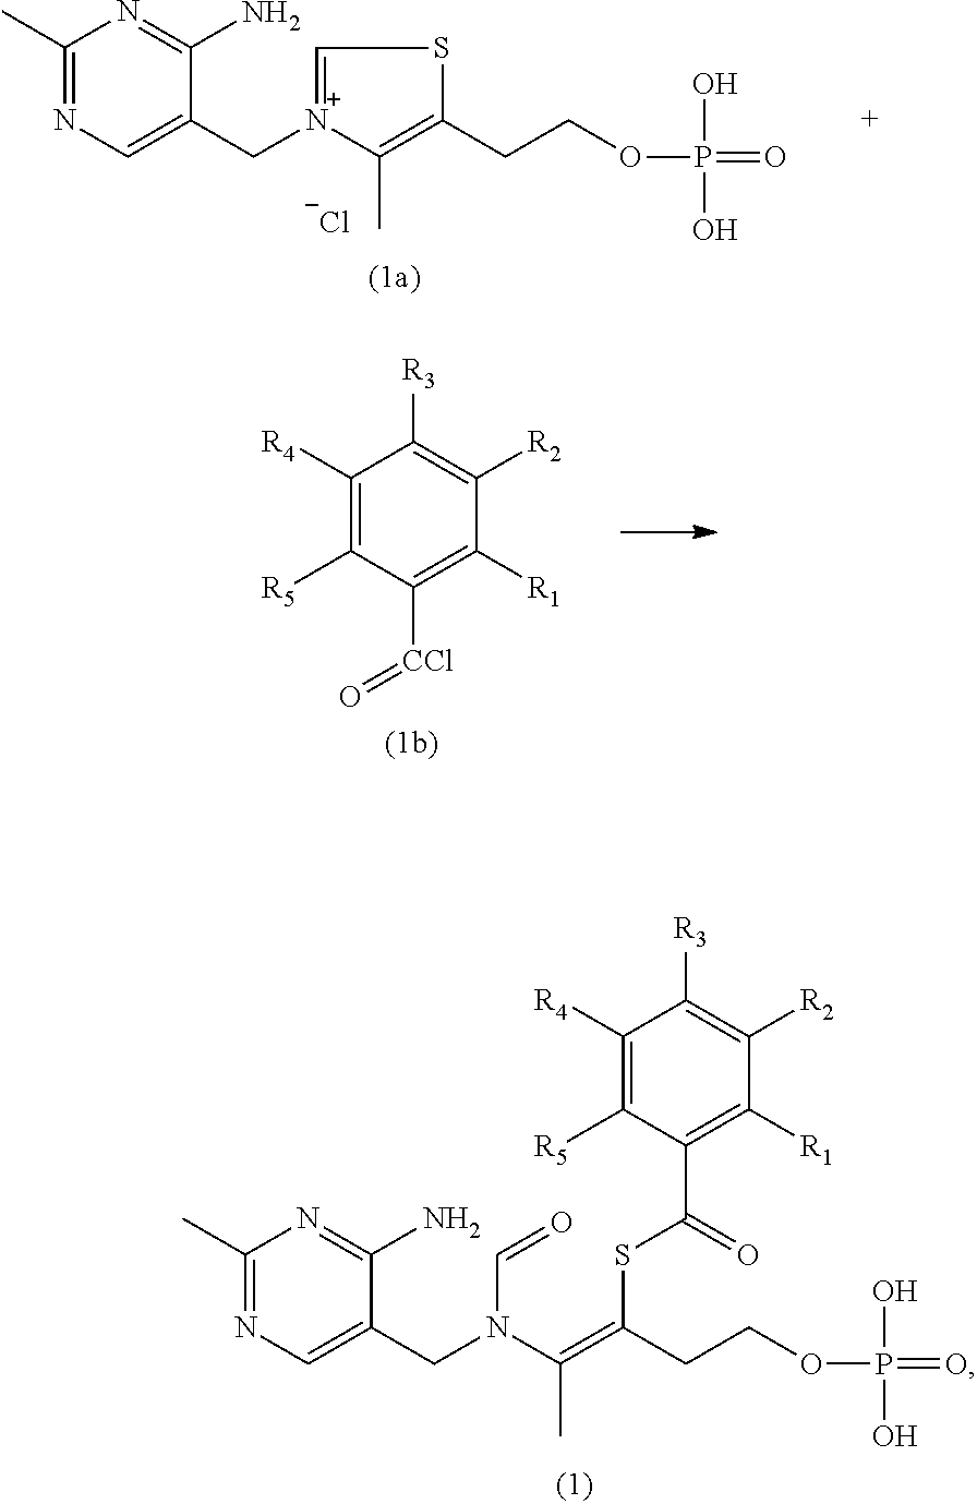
C1(C)=NC=C(CN(C(=C(SC(=O)C2=C([R1])C([R2])=C([R3])C([R4])=C2[R5])CCOP(O)(O)=O)C)C=O)C(N)=N1.C1(C)=NC=C(C[N+]2=CSC(CCOP(O)(O)=O)=C2C)C(N)=N1.[Cl-].C1([R4])=C([R5])C([CCl]=O)=C([R1])C([R2])=C1[R3]
